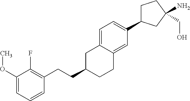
C1(OC)=CC=CC(CCC2CCC3=CC(C4CCC(N)(CO)C4)=CC=C3C2)=C1F
